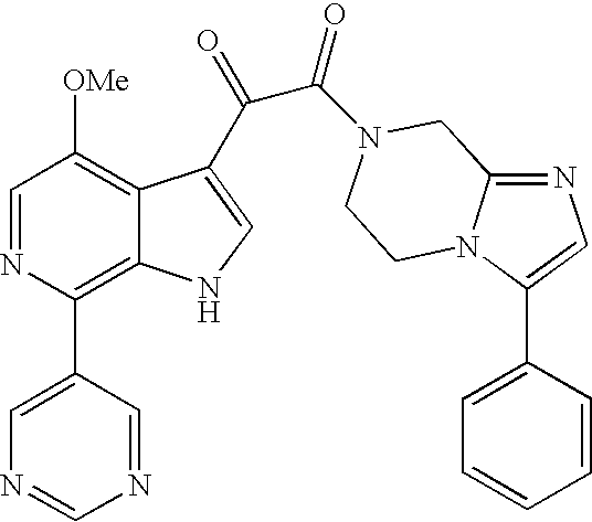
C1=NC(C2=CN=CN=C2)=C2C(=C1[OMe])C(C(=O)C(=O)N1CC3=NC=C(C4=CC=CC=C4)N3CC1)=CN2
